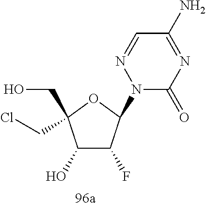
N1(C2C(F)C(O)C(CCl)(CO)O2)C(=O)N=C(N)C=N1
